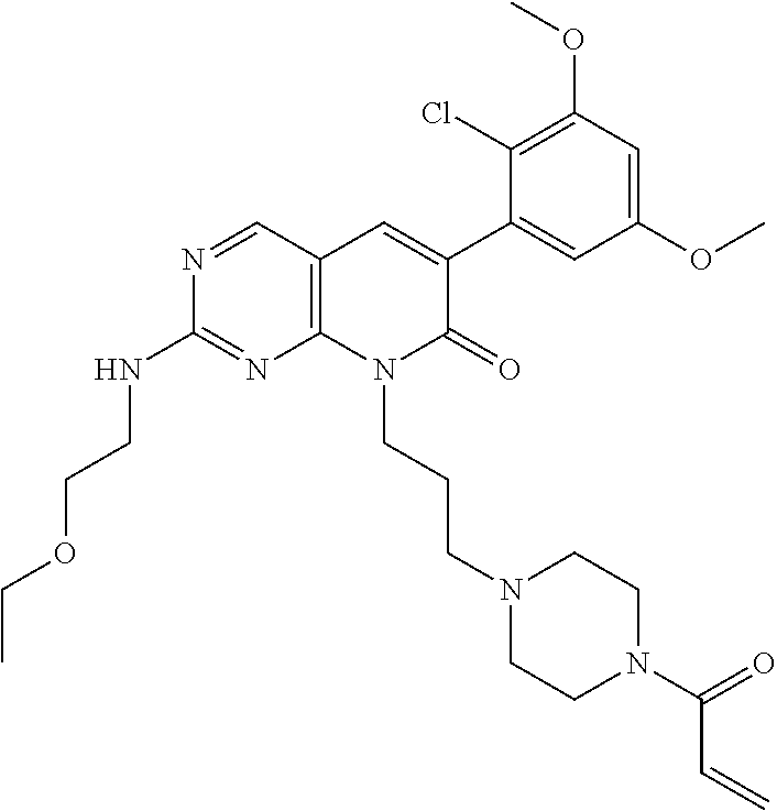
C1(NCCOCC)=NC2=C(C=C(C3=CC(OC)=CC(OC)=C3Cl)C(=O)N2CCCN2CCN(C(C=C)=O)CC2)C=N1
